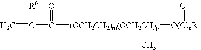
C=C([R6])C(=O)[(OCH2CH2)m(OCH2CH)p](C)[O(C)qR7]=O
